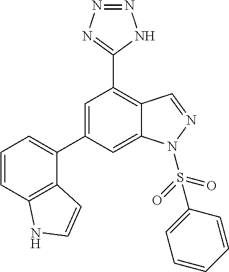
C1(C2=CC=CC3=C2C=CN3)=CC(C2=NN=NN2)=C2C(=C1)N(S(=O)(=O)C1=CC=CC=C1)N=C2
